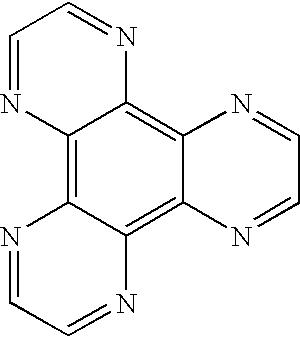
C12=C3C(=C4C(=C1N=CC=N2)N=CC=N4)N=CC=N3
